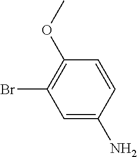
C1=C(N)C=CC(OC)=C1Br
